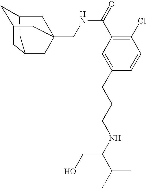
C1C2CC3CC1CC(CNC(C1=C(Cl)C=CC(CCCNC(C(C)C)CO)=C1)=O)(C2)C3
